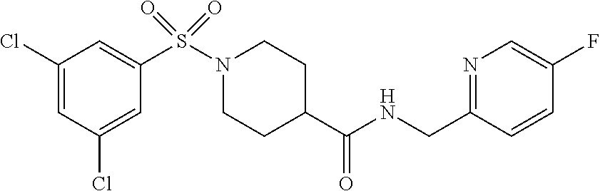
C1(Cl)=CC(Cl)=CC(S(N2CCC(C(NCC3=NC=C(F)C=C3)=O)CC2)(=O)=O)=C1
